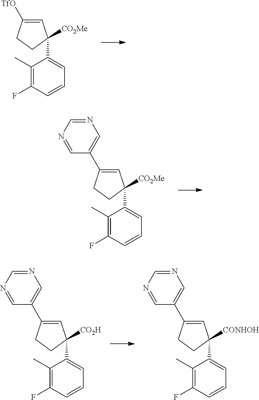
C1=C([TfO])CCC1([CO2Me])C1=CC=CC(F)=C1C.C1=C(C2=CN=CN=C2)CCC1([CO2Me])C1=CC=CC(F)=C1C.C1=C(C2=CN=CN=C2)CCC1([CONHOH])C1=CC=CC(F)=C1C.C1=C(C2=CN=CN=C2)CCC1([CO2H])C1=CC=CC(F)=C1C
